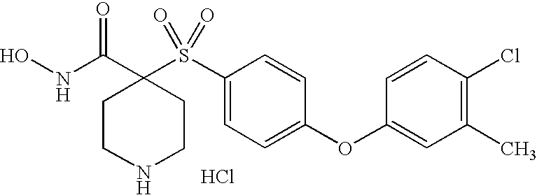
Cl.N(C(=O)C1(S(C2=CC=C(OC3=CC(C)=C(Cl)C=C3)C=C2)(=O)=O)CCNCC1)O
